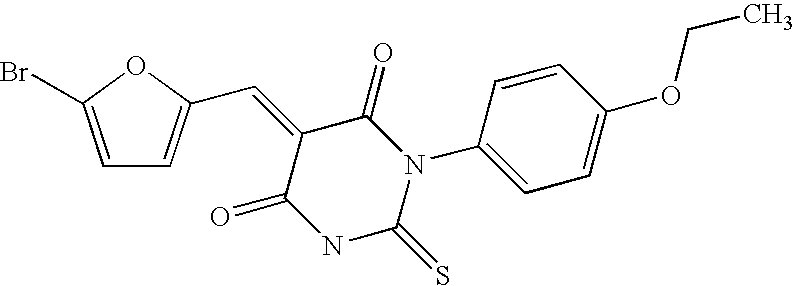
C1=C(Br)OC(C=C2C(=O)NC(=S)N(C3=CC=C(OCC)C=C3)C2=O)=C1
